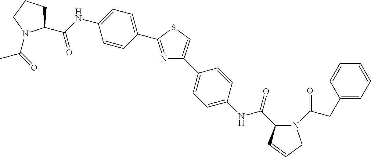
C1(C2=NC(C3=CC=C(NC(=O)C4N(C(CC5=CC=CC=C5)=O)CC=C4)C=C3)=CS2)=CC=C(NC(=O)C2CCCN2C(=O)C)C=C1
